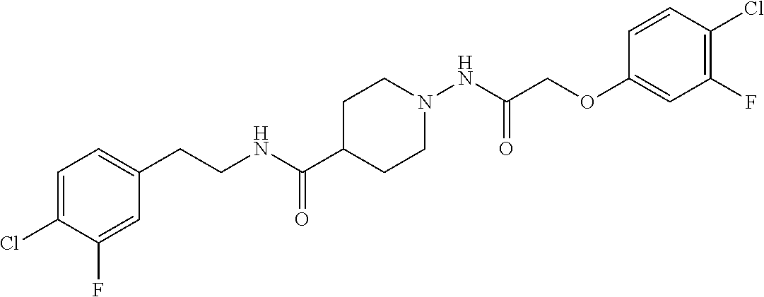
C1(CCNC(C2CCN(NC(=O)COC3=CC(F)=C(Cl)C=C3)CC2)=O)=CC=C(Cl)C(F)=C1
